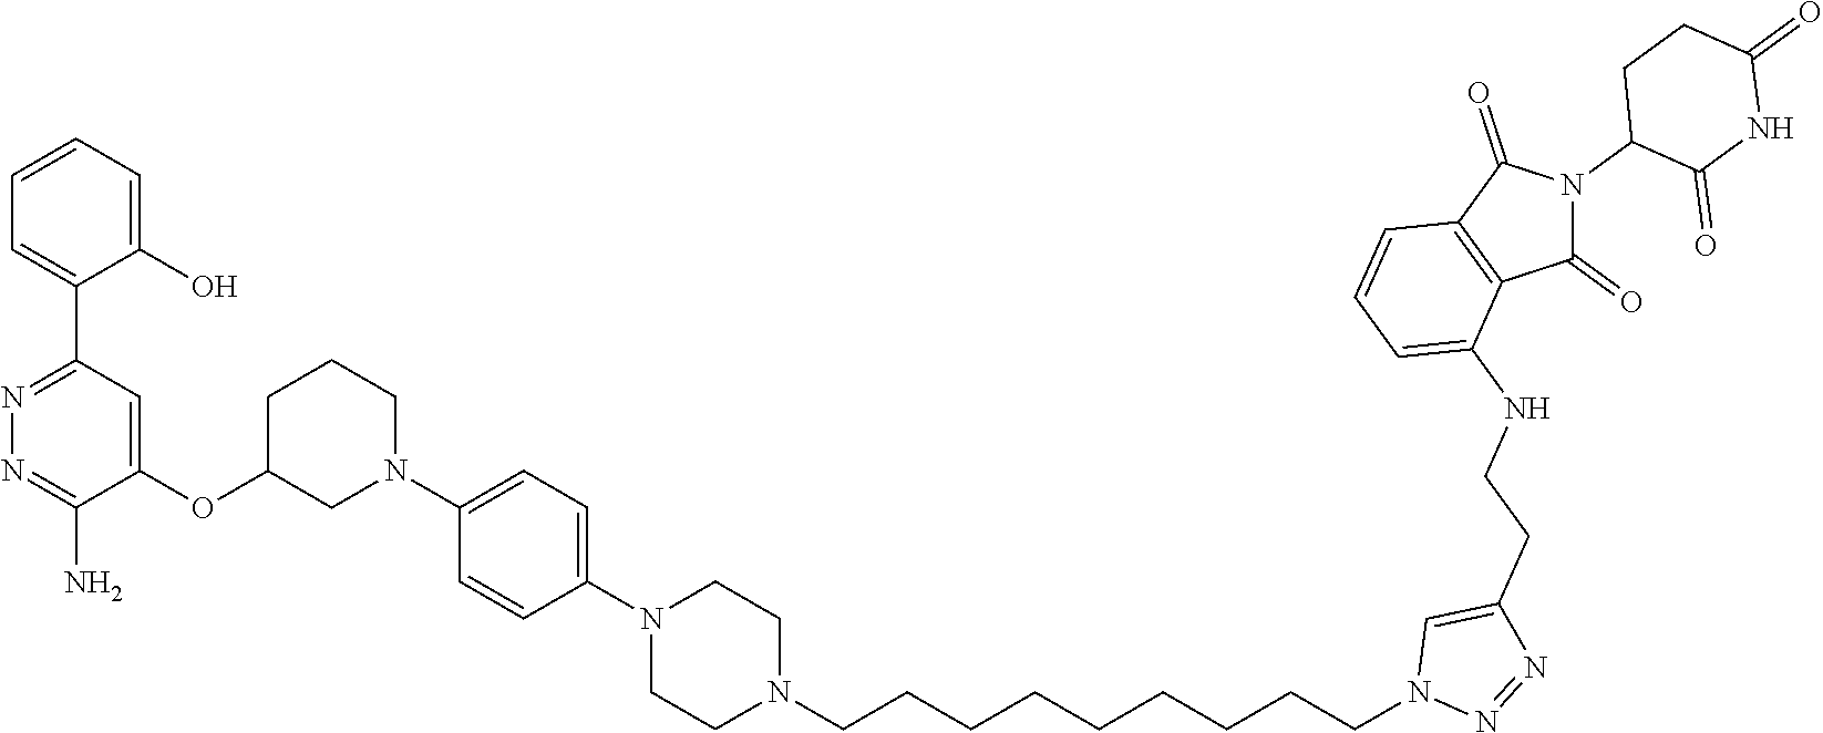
C1=CC=C(O)C(C2=NN=C(N)C(OC3CCCN(C4=CC=C(N5CCN(CCCCCCCCCN6N=NC(CCNC7=CC=CC8=C7C(=O)N(C7C(=O)NC(=O)CC7)C8=O)=C6)CC5)C=C4)C3)=C2)=C1
